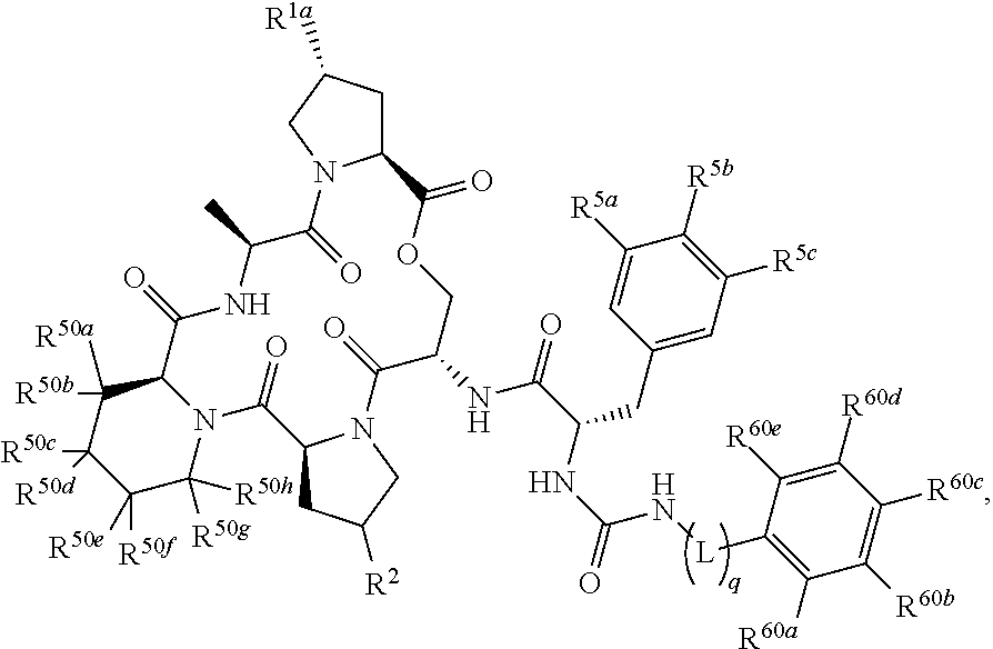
C1C([R1a])CN2C1C(=O)OCC(NC(=O)C(NC(=O)N[L]C1=C([R60a])C([R60b])=C([R60c])C([R60d])=C1[R60e])CC1=CC([R5c])=C([R5b])C([R5a])=C1)C(=O)N1C(CC([R2])C1)C(=O)N1C(C(=O)NC(C)C2=O)C([R50b])([R50a])C([R50c])([R50d])C([R50f])([R50e])C1([R50g])[R50h]
